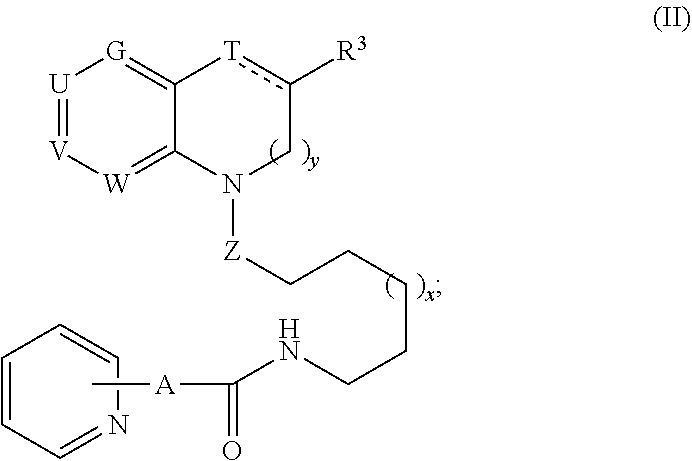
N1=CC=CC=C1.[U]1=[V][W]=C2C(=[G]1)[T]c([R3])CN2[Z]CCCCCNC([A]C)=O
